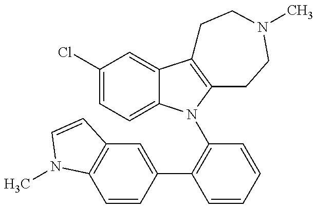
C1(Cl)=CC=C2C(=C1)C1=C(N2C2=C(C3=CC4=C(C=C3)N(C)C=C4)C=CC=C2)CCN(C)CC1
